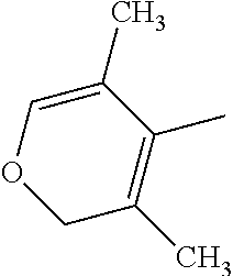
C1=C(C)C(C)=C(C)CO1
